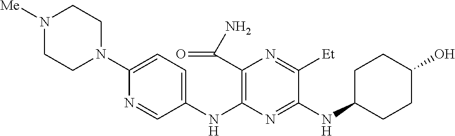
C1(NC2=C(C(N)=O)N=C([Et])C(NC3CCC(O)CC3)=N2)=CC=C(N2CCN([Me])CC2)N=C1
